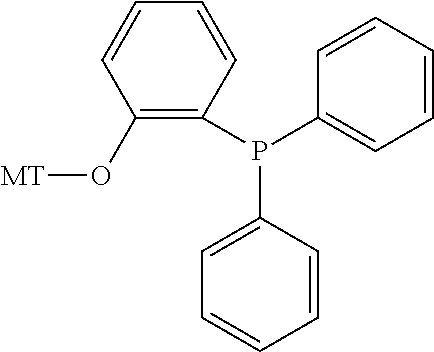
C1=CC(P(C2=C(O[MT])C=CC=C2)C2=CC=CC=C2)=CC=C1
